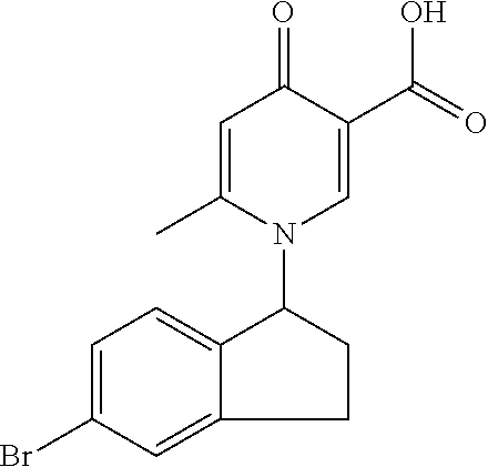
C1=C(C)N(C2C3=CC=C(Br)C=C3CC2)C=C(C(O)=O)C1=O
